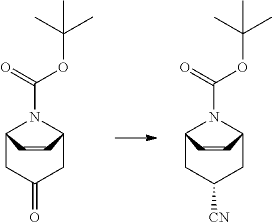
O=C1CC2N(C(=O)OC(C)(C)C)C(C1)C=C2.C1([CN])CC2N(C(=O)OC(C)(C)C)C(C1)C=C2
